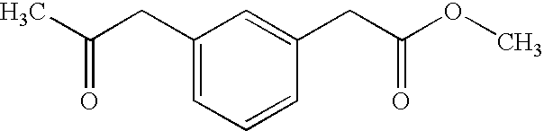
CC(CC1=CC=CC(CC(OC)=O)=C1)=O
